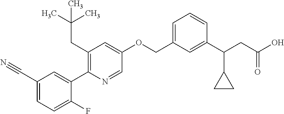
C1(C#N)=CC=C(F)C(C2=C(CC(C)(C)C)C=C(OCC3=CC=CC(C(CC(O)=O)C4CC4)=C3)C=N2)=C1
